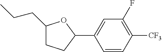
C1(CCC)CCC(C2=CC(F)=C([CF3])C=C2)O1
